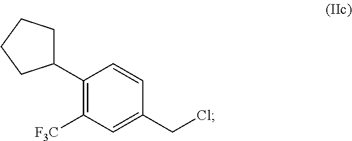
C1(C2=C([F3C])C=C(CCl)C=C2)CCCC1
